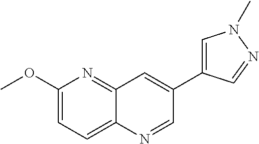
C1(OC)=CC=C2C(=N1)C=C(C1=CN(C)N=C1)C=N2
